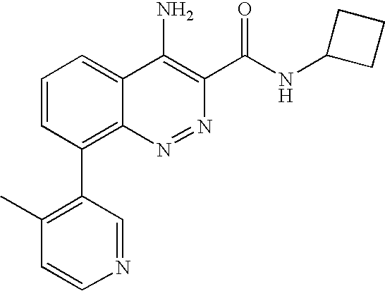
C1(C)=C(C2=C3C(=CC=C2)C(N)=C(C(NC2CCC2)=O)N=N3)C=NC=C1
